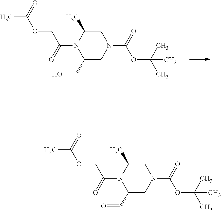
OCC1CN(C(=O)OC(C)(C)C)CC(C)N1C(COC(C)=O)=O.O=CC1CN(C(=O)OC(C)(C)C)CC(C)N1C(COC(C)=O)=O
